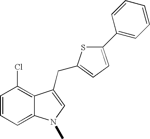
C1=CC=C2C(=C1Cl)C(CC1=CC=C(C3=CC=CC=C3)S1)=CN2C
